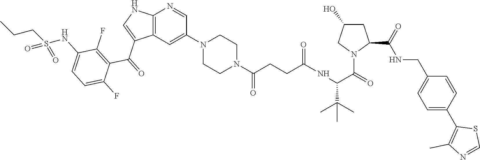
C12=C(C=C(N3CCN(C(CCC(NC(C(=O)N4C(C(NCC5=CC=C(C6=C(C)N=CS6)C=C5)=O)CC(O)C4)C(C)(C)C)=O)=O)CC3)C=N1)C(C(=O)C1=C(F)C(NS(CCC)(=O)=O)=CC=C1F)=CN2
